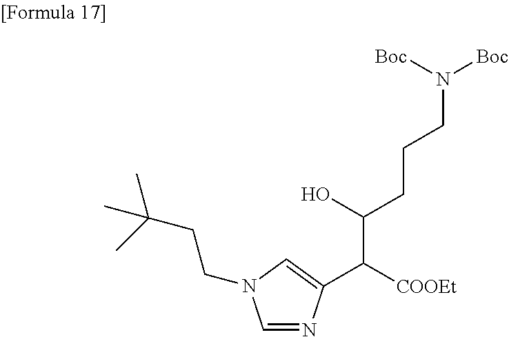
C1=NC(C([COOEt])C(O)CCCN([Boc])[Boc])=CN1CCC(C)(C)C
